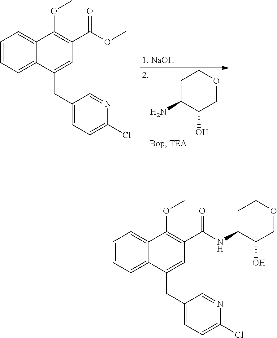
C1=CC=C2C(=C1)C(OC)=C(C(OC)=O)C=C2CC1=CC=C(Cl)N=C1.NC1C(O)COCC1.C1=CC=C2C(=C1)C(OC)=C(C(NC1C(O)COCC1)=O)C=C2CC1=CC=C(Cl)N=C1
